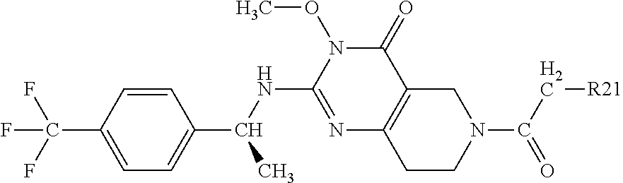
C1=CC(C(F)(F)F)=CC=C1C(NC1=NC2=C(C(=O)N1OC)CN(C(C[R21])=O)CC2)C
